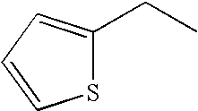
S1C(CC)=CC=C1
